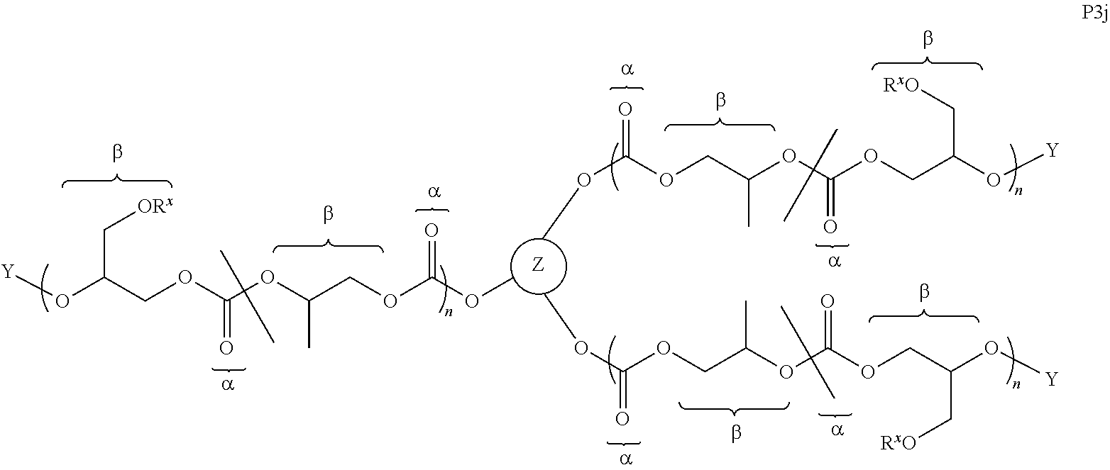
O(C(OCC(OC(OCC(O[Y])C[RxO])=O)C)=O)C.O(C(OCC(OC(OCC(O[Y])C[RxO])=O)C)=O)C.O(C(OCC(OC(OCC(O[Y])C[ORx])=O)C)=O)C.[Z]
